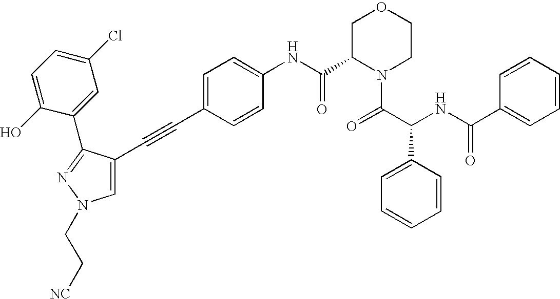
C1(O)=CC=C(Cl)C=C1C1=NN(CC[NC])C=C1C#CC1=CC=C(NC(=O)C2N(C(=O)C(C3=CC=CC=C3)NC(=O)C3=CC=CC=C3)CCOC2)C=C1
